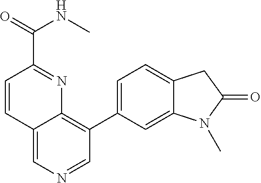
C12=CN=CC(C3=CC=C4C(=C3)N(C)C(=O)C4)=C1N=C(C(NC)=O)C=C2
